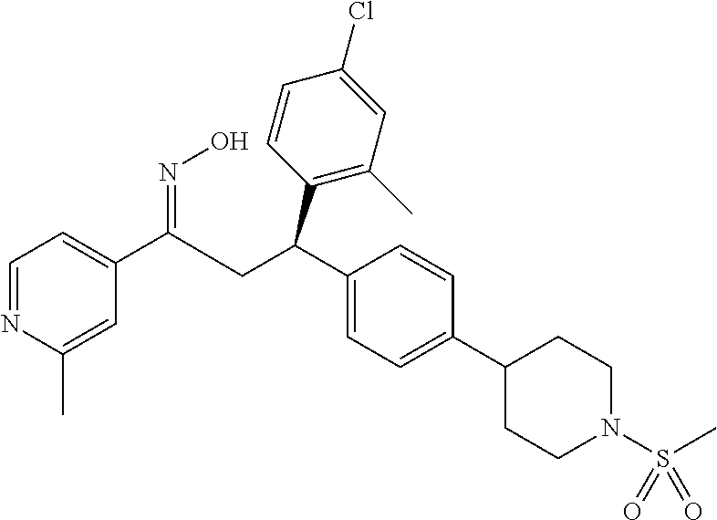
C1=NC(C)=CC(C(CC(C2=CC=C(C3CCN(S(=O)(C)=O)CC3)C=C2)C2=C(C)C=C(Cl)C=C2)=NO)=C1
